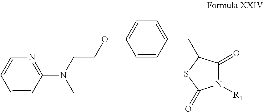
C1=CC(CC2C(=O)N([R1])C(=O)S2)=CC=C1OCCN(C1=NC=CC=C1)C
